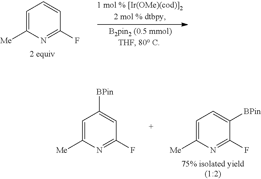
C1=C([Me])N=C(F)C=C1.C1=C([Me])N=C(F)C=C1[BPin].C1=C([Me])N=C(F)C([BPin])=C1
